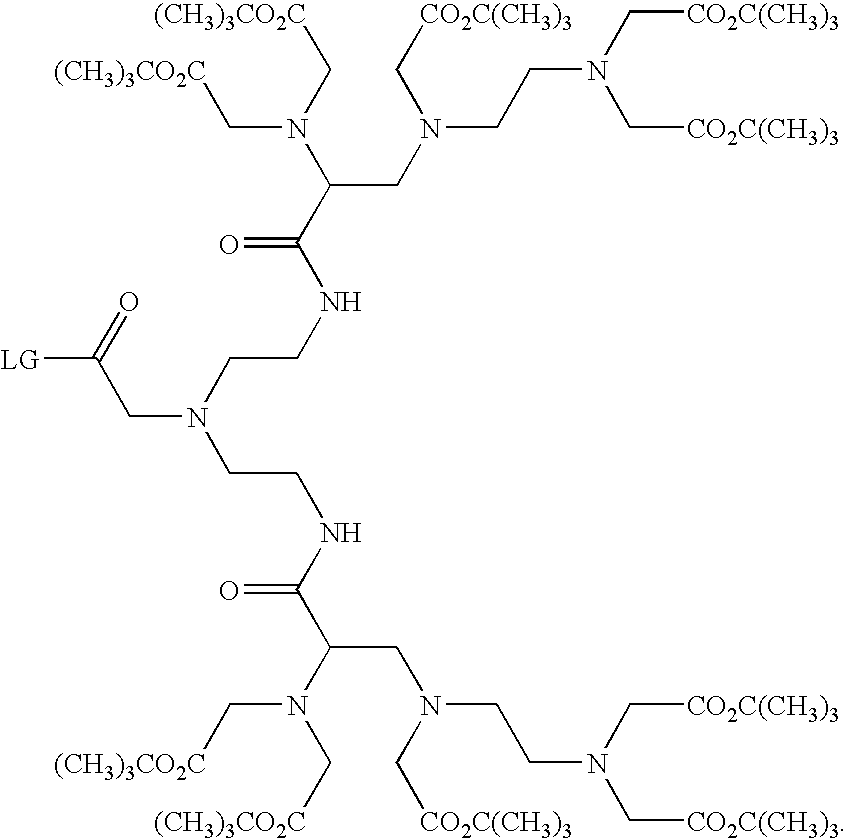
N(CC(N(C[(CH3)3CO2C])C[(CH3)3CO2C])C(NCCN(CC([LG])=O)CCNC(C(N(C[(CH3)3CO2C])C[(CH3)3CO2C])CN(CCN(C[CO2C(CH3)3])C[CO2C(CH3)3])C[CO2C(CH3)3])=O)=O)(C[CO2C(CH3)3])CCN(C[CO2C(CH3)3])C[CO2C(CH3)3]
